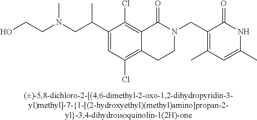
C1(C(CN(CCO)C)C)=CC(Cl)=C2C(=C1Cl)C(=O)N(CC1=C(C)C=C(C)NC1=O)CC2
